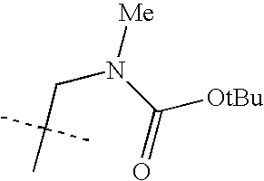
[Me]N(C(=O)[OtBu])CC(C)(C)C
